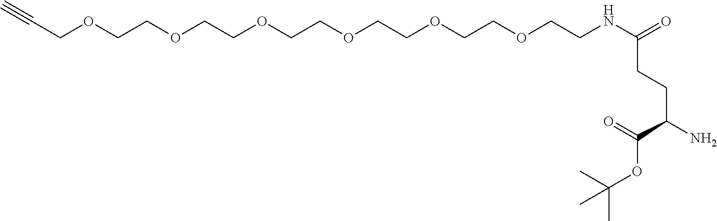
CC(C)(OC(=O)C(CCC(NCCOCCOCCOCCOCCOCCOCC#C)=O)N)C
